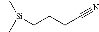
C[Si](CCCC#N)(C)C
